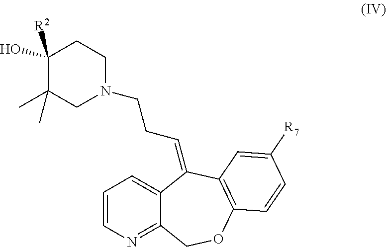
C1(O)([R2])C(C)(C)CN(CCC=C2C3=CC=CN=C3COC3=C2C=C([R7])C=C3)CC1
